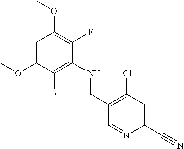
COC1=CC(OC)=C(F)C(NCC2=C(Cl)C=C(C#N)N=C2)=C1F
